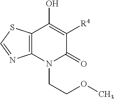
C12=C(N(CCOC)C(=O)C([R4])=C1O)N=CS2
